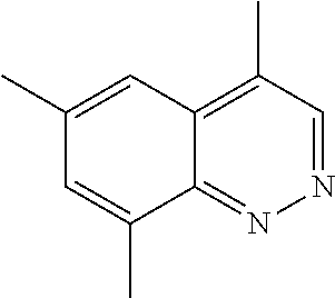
C1=C(C)C2=NN=CC(C)=C2C=C1C
